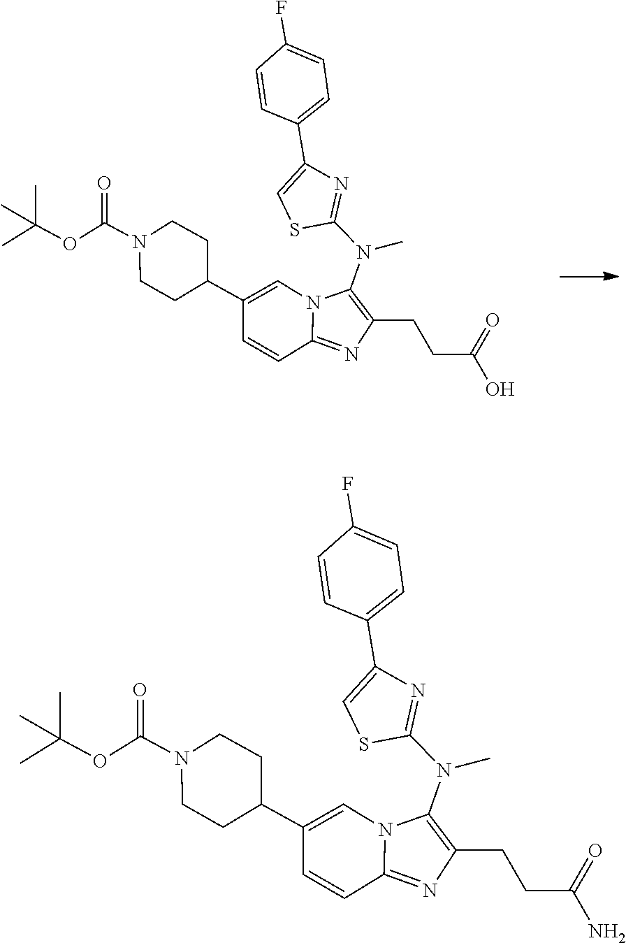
C1(CCC(=O)O)=C(N(C2=NC(C3=CC=C(F)C=C3)=CS2)C)N2C(=N1)C=CC(C1CCN(C(OC(C)(C)C)=O)CC1)=C2.C1(CCC(=O)N)=C(N(C2=NC(C3=CC=C(F)C=C3)=CS2)C)N2C(=N1)C=CC(C1CCN(C(OC(C)(C)C)=O)CC1)=C2
